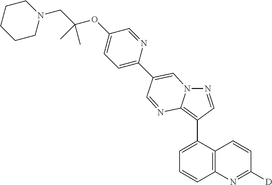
C1=C(C2=C3N(N=C2)C=C(C2=CC=C(OC(CN4CCCCC4)(C)C)C=N2)C=N3)C2=C(C=C1)N=C([D])C=C2
